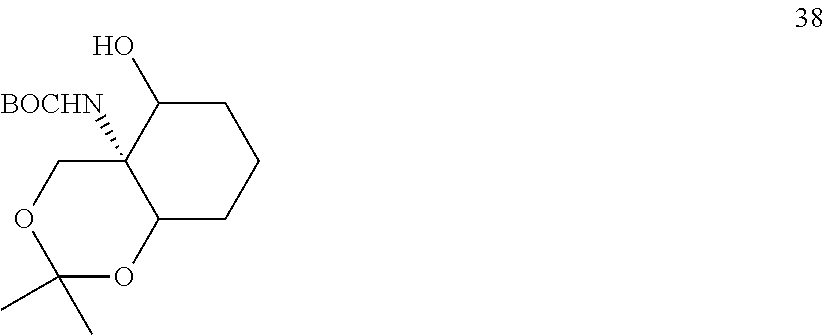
C1C(O)C2([BOCHN])C(CC1)OC(C)(C)OC2
